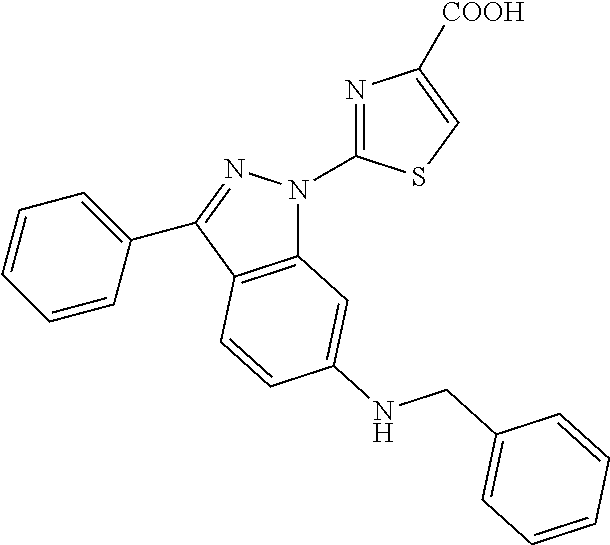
C12=C(C(C3=CC=CC=C3)=NN1C1=NC([COOH])=CS1)C=CC(NCC1=CC=CC=C1)=C2
